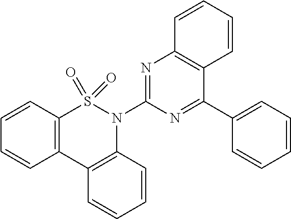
C12=C(C=CC=C1)S(=O)(=O)N(C1=NC3=C(C(C4=CC=CC=C4)=N1)C=CC=C3)C1=C2C=CC=C1
